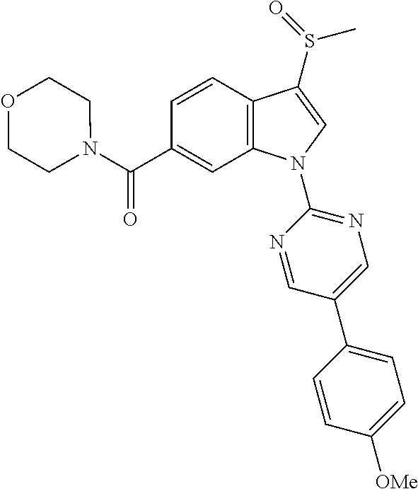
C(C1=CC2=C(C=C1)C(S(C)=O)=CN2C1=NC=C(C2=CC=C([OMe])C=C2)C=N1)(=O)N1CCOCC1
